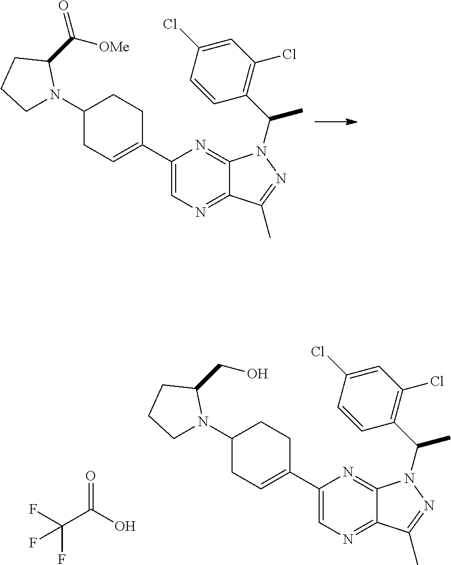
C1(C2=CCC(N3CCCC3CO)CC2)=CN=C2C(=N1)N(C(C1=C(Cl)C=C(Cl)C=C1)C)N=C2C.C(C(O)=O)(F)(F)F.C1(C2=CCC(N3CCCC3C([OMe])=O)CC2)=CN=C2C(=N1)N(C(C1=C(Cl)C=C(Cl)C=C1)C)N=C2C
